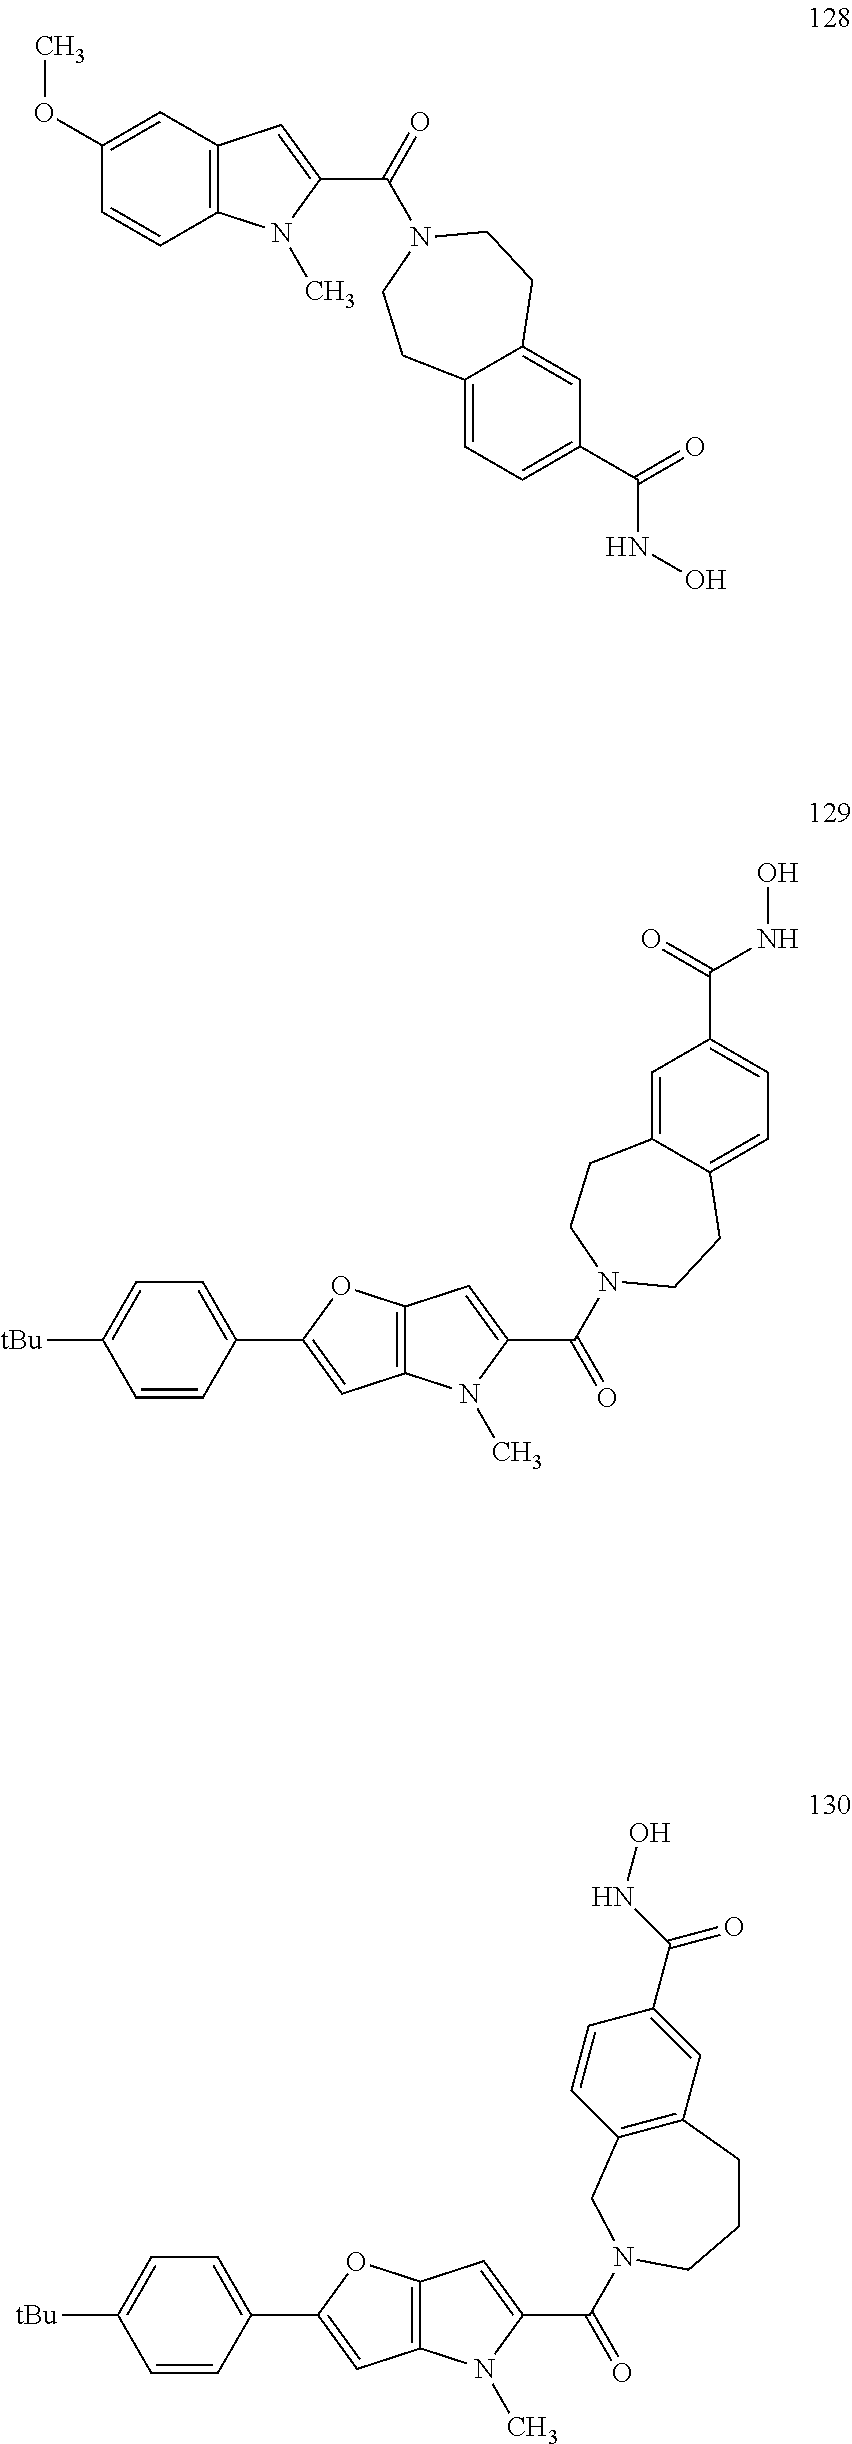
C1(OC)=CC2=C(C=C1)N(C)C(C(=O)N1CCC3=CC(C(=O)NO)=CC=C3CC1)=C2.C1=CC(C2=CC3=C(O2)C=C(C(=O)N2CCC4=CC(C(=O)NO)=CC=C4CC2)N3C)=CC=C1[tBu].C1=CC(C2=CC3=C(O2)C=C(C(=O)N2CC4=C(C=C(C(NO)=O)C=C4)CCC2)N3C)=CC=C1[tBu]
